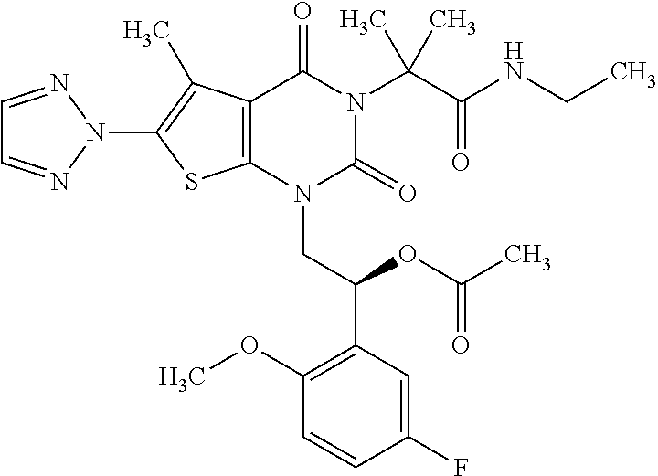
C12=C(C(C)=C(N3N=CC=N3)S1)C(=O)N(C(C(=O)NCC)(C)C)C(=O)N2CC(C1=C(OC)C=CC(F)=C1)OC(C)=O
